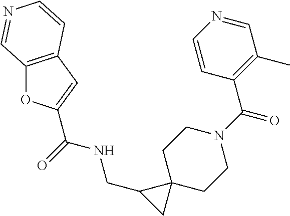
C(=O)(NCC1CC12CCN(C(C1=C(C)C=NC=C1)=O)CC2)C1=CC2=C(O1)C=NC=C2
